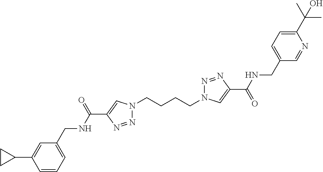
N1(CCCCN2N=NC(C(=O)NCC3=CC=C(C(C)(C)O)N=C3)=C2)N=NC(C(NCC2=CC=CC(C3CC3)=C2)=O)=C1
